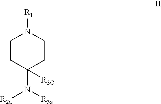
C1CC([R3C])(N([R2a])[R3a])CCN1[R1]
